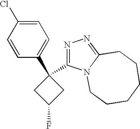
C1=C(Cl)C=CC(C2(C3=NN=C4N3CCCCCC4)CC(F)C2)=C1
